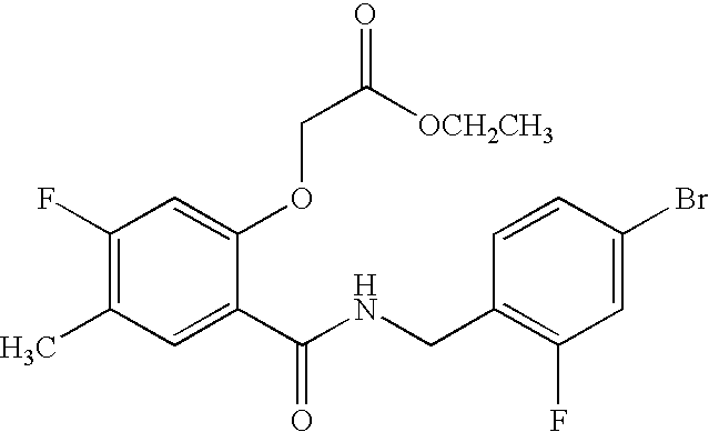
C1(F)=C(C)C=C(C(NCC2=C(F)C=C(Br)C=C2)=O)C(OCC([OCH2CH3])=O)=C1
